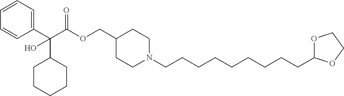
C(OCC1CCN(CCCCCCCCCC2OCCO2)CC1)(C(C1=CC=CC=C1)(C1CCCCC1)O)=O
